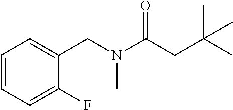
C1=CC=C(F)C(CN(C(CC(C)(C)C)=O)C)=C1
